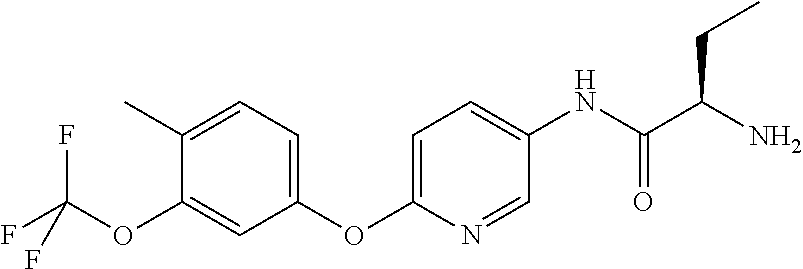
C1(OC2=CC=C(NC(C(N)CC)=O)C=N2)=CC=C(C)C(OC(F)(F)F)=C1
